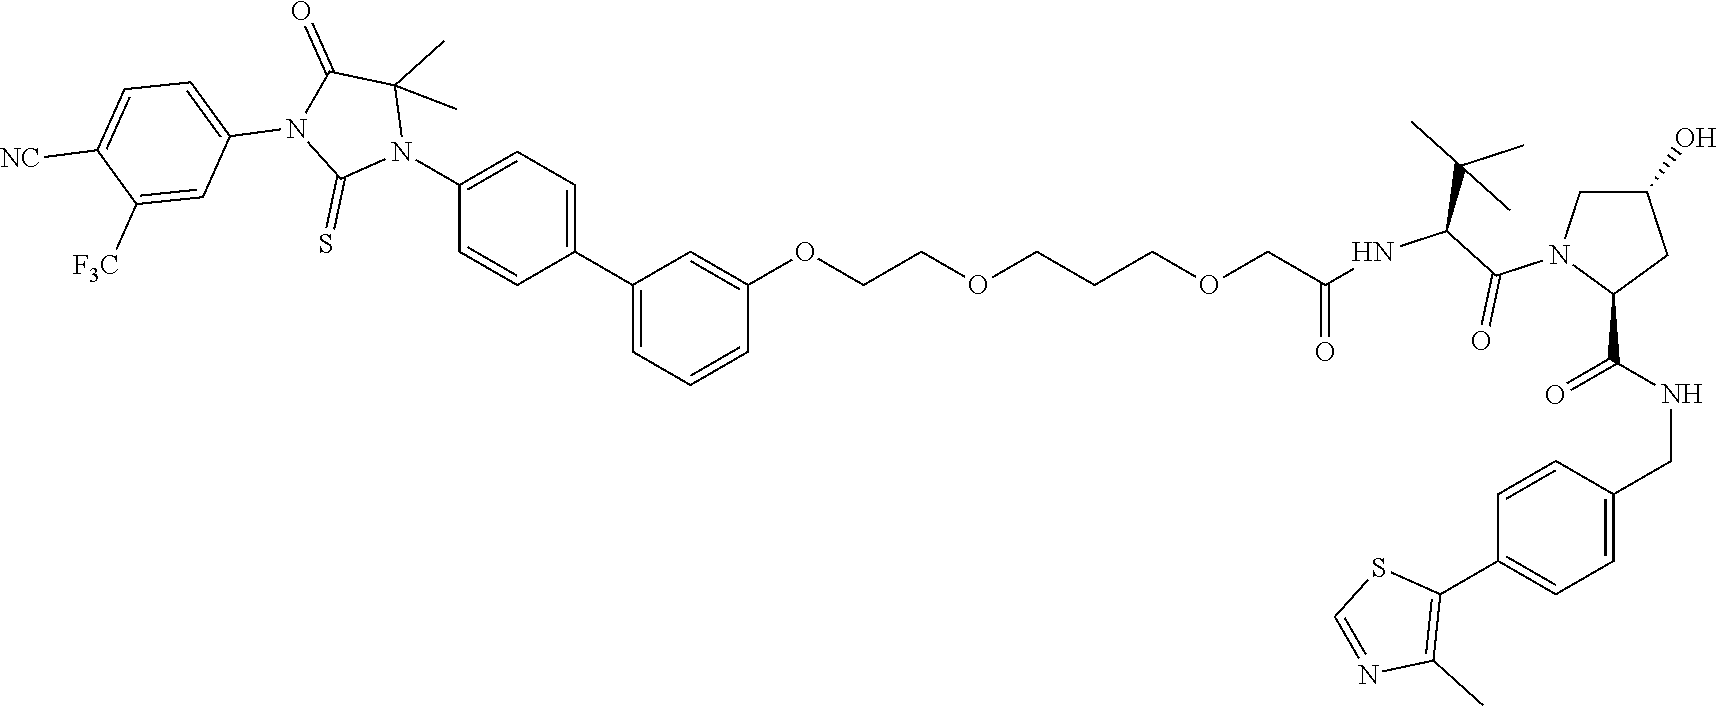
C(NC(=O)C1CC(O)CN1C(=O)C(C(C)(C)C)NC(COCCCOCCOC1=CC(C2=CC=C(N3C(C)(C)C(=O)N(C4=CC=C([NC])C([F3C])=C4)C3=S)C=C2)=CC=C1)=O)C1=CC=C(C2=C(C)N=CS2)C=C1
